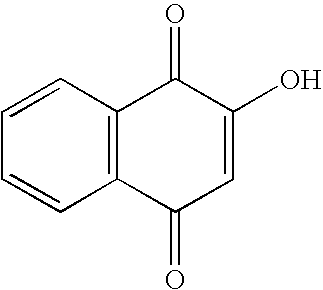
C1=CC2=C(C=C1)C(=O)C(O)=CC2=O
